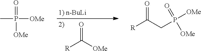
O=C([OMe])[R].O=P([OMe])([OMe])C.O=C(CP([OMe])(=O)[OMe])[R]
